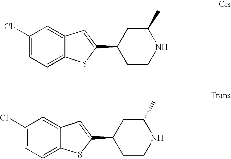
C1(Cl)=CC=C2C(=C1)C=C(C1CCNC(C)C1)S2.C1(Cl)=CC=C2C(=C1)C=C(C1CCNC(C)C1)S2
